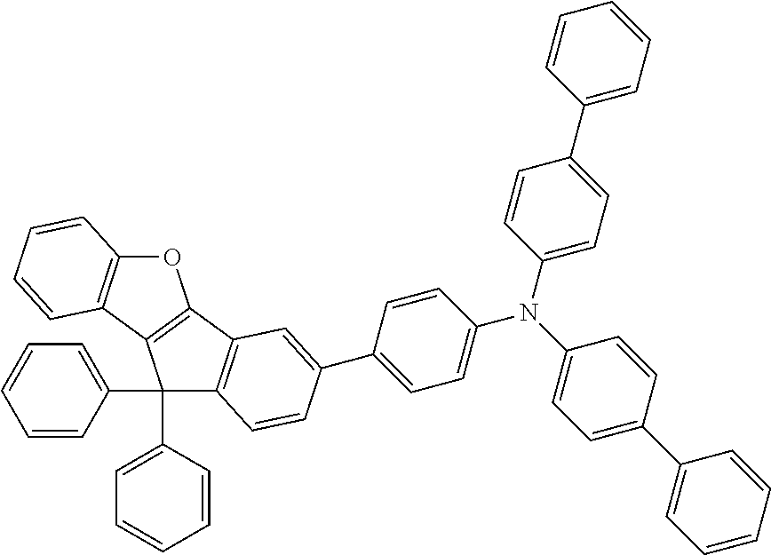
C1=CC(C2(C3=CC=CC=C3)C3=C(C4=C2C2=C(O4)C=CC=C2)C=C(C2=CC=C(N(C4=CC=C(C5=CC=CC=C5)C=C4)C4=CC=C(C5=CC=CC=C5)C=C4)C=C2)C=C3)=CC=C1
